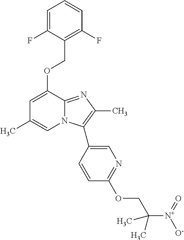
C1=C(F)C(COC2=CC(C)=CN3C2=NC(C)=C3C2=CN=C(OCC([N+]([O-])=O)(C)C)C=C2)=C(F)C=C1
